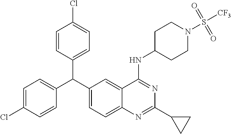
C1=C(Cl)C=CC(C(C2=CC=C3C(=C2)C(NC2CCN(S([CF3])(=O)=O)CC2)=NC(C2CC2)=N3)C2=CC=C(Cl)C=C2)=C1
